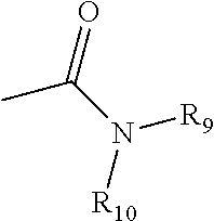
O=C(C)N([R9])[R10]
